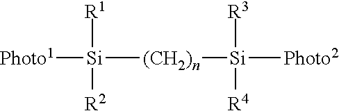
[Photo1][Si]([R1])([R2])[(CH2)n][Si]([R3])([R4])[Photo2]
